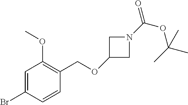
C1=C(Br)C=CC(COC2CN(C(OC(C)(C)C)=O)C2)=C1OC
